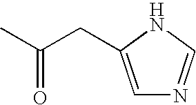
CC(CC1=CN=CN1)=O
